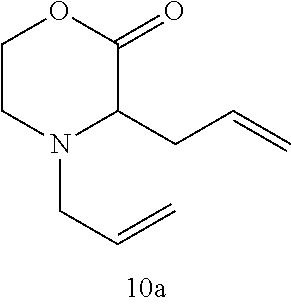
C1CN(CC=C)C(CC=C)C(=O)O1
